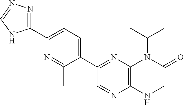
C1(C2=CC=C(C3=NC4=C(N=C3)NCC(=O)N4C(C)C)C(C)=N2)=NN=CN1
